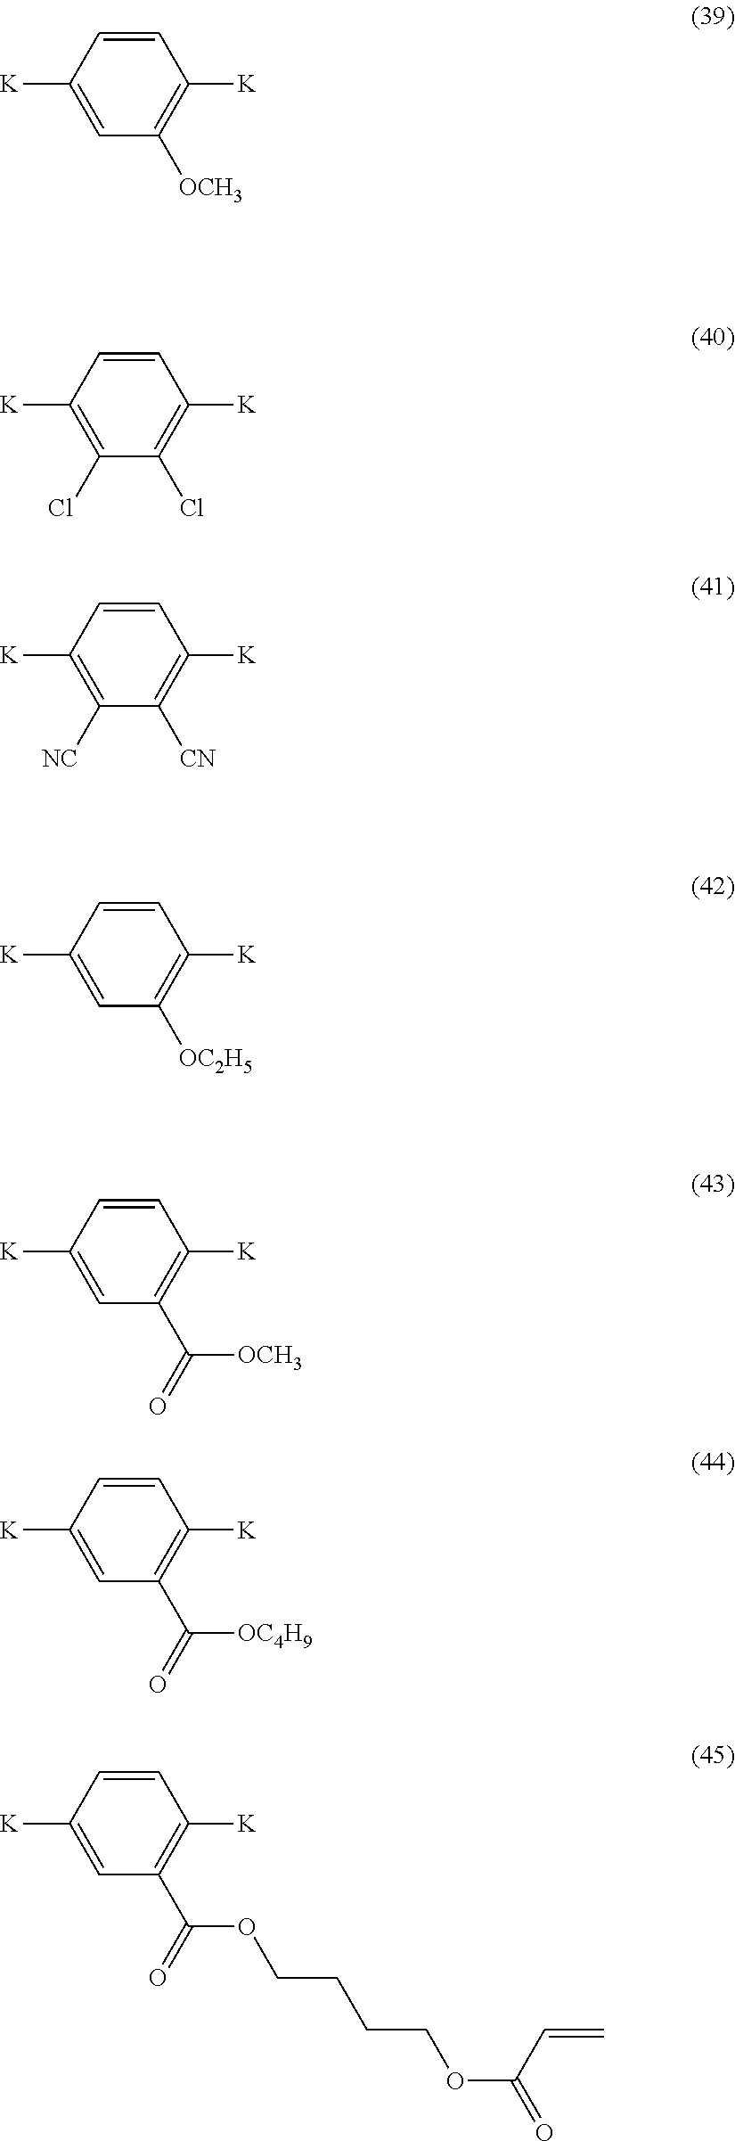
C1=CC([K])=CC([OCH3])=C1[K].C1=CC([K])=C(Cl)C(Cl)=C1[K].C1=CC([K])=CC(C(=O)[OCH3])=C1[K].C1=CC([K])=C([NC])C([CN])=C1[K].C1=CC([K])=CC([OC2H5])=C1[K].C1=CC([K])=CC(C(=O)[OC4H9])=C1[K].C1=CC([K])=CC(C(=O)OCCCCOC(=O)C=C)=C1[K]
